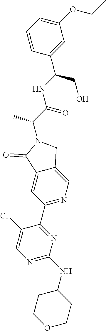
N1=C(NC2CCOCC2)N=C(C2=NC=C3C(=C2)C(=O)N(C(C)C(=O)NC(CO)C2=CC(OCC)=CC=C2)C3)C(Cl)=C1
